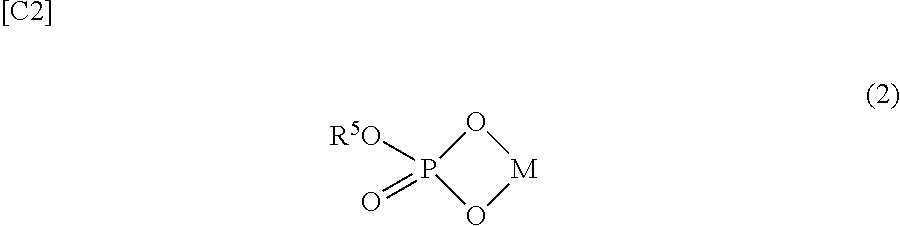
O1P([R5O])(=O)O[M]1.[[C2]]
